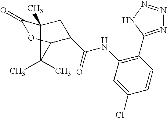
C1(=O)C2(C)CC(C(=O)NC3=C(C4=NN=NN4)C=CC(Cl)=C3)C(O1)C2(C)C
